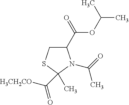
O(C(C1CSC(C)(C([H3CH2CO])=O)N1C(=O)C)=O)C(C)C
